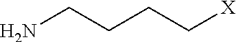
NCCCC[X]
